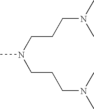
C(CCN(C)C)N(CCCN(C)C)C
